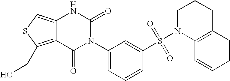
C12=C(CO)SC=C1NC(=O)N(C1=CC=CC(S(N3C4=C(CCC3)C=CC=C4)(=O)=O)=C1)C2=O
